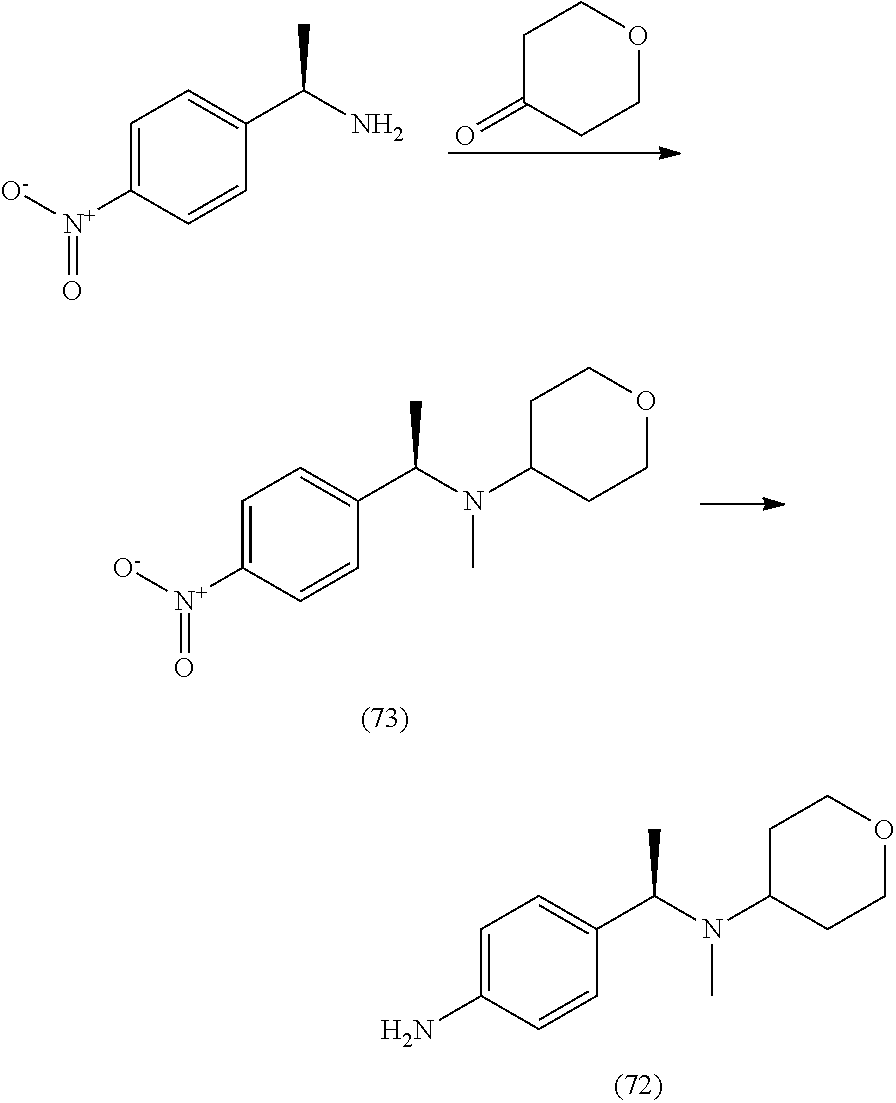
C1=C([N+]([O-])=O)C=CC(C(N)C)=C1.C1C(=O)CCOC1.C1=C([N+]([O-])=O)C=CC(C(N(C2CCOCC2)C)C)=C1.C1=C(N)C=CC(C(N(C2CCOCC2)C)C)=C1
